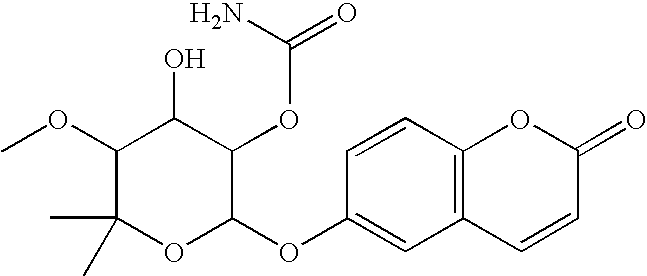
C1=CC(OC2C(OC(N)=O)C(O)C(OC)C(C)(C)O2)=CC2=C1OC(=O)C=C2
